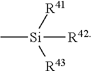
[Si]([R42])(C)([R41])[R43]
